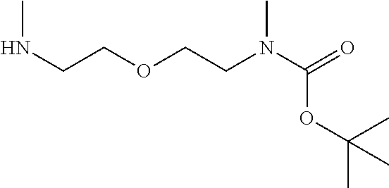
N(CCOCCN(C(=O)OC(C)(C)C)C)C
